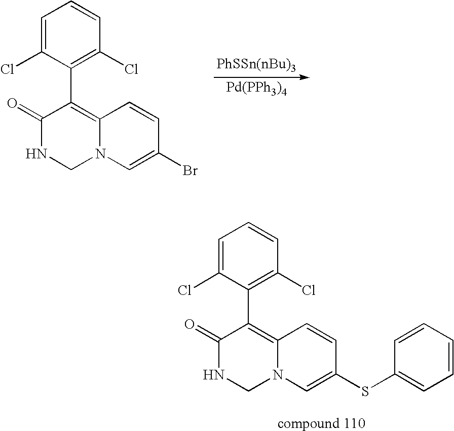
C1=C(Cl)C(C2=C3N(C=C(Br)C=C3)CNC2=O)=C(Cl)C=C1.[Pd(PPh3)4].C1=C(Cl)C(C2=C3N(CNC2=O)C=C(SC2=CC=CC=C2)C=C3)=C(Cl)C=C1
